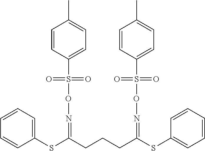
C1=CC(S(ON=C(SC2=CC=CC=C2)CCCC(=NOS(C2=CC=C(C)C=C2)(=O)=O)SC2=CC=CC=C2)(=O)=O)=CC=C1C
